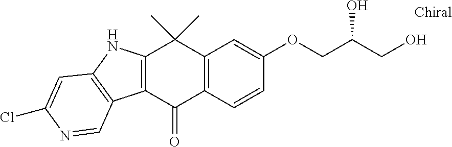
C12=C(C(=O)C3=C(C1(C)C)C=C(OCC(CO)O)C=C3)C1=C(N2)C=C(Cl)N=C1
